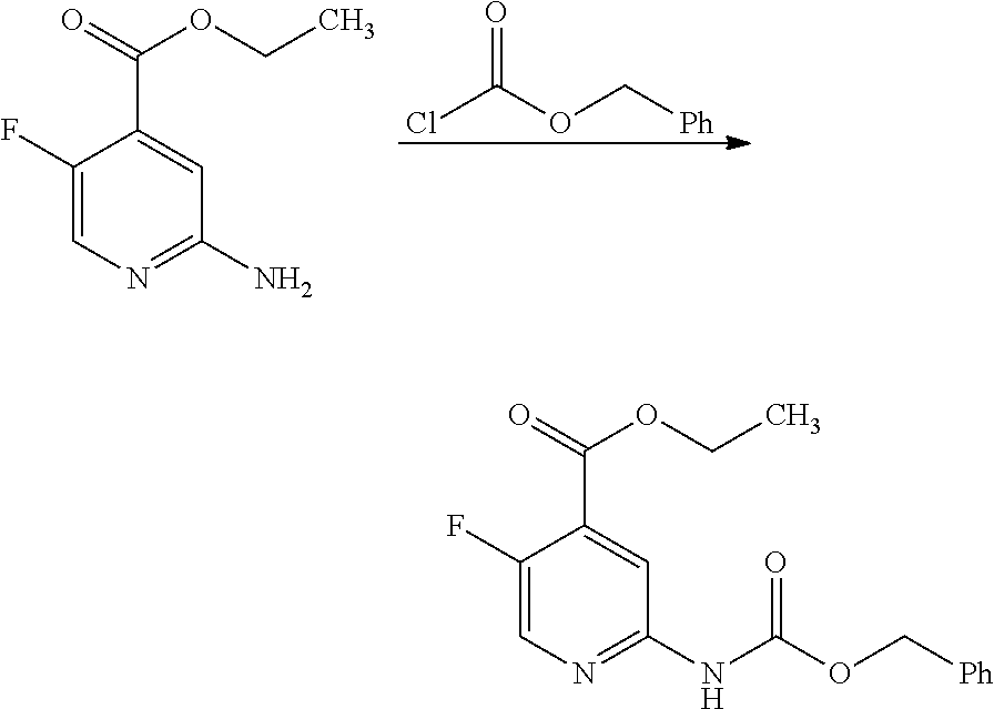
ClC(=O)OC[Ph].C1(F)=CN=C(N)C=C1C(OCC)=O.C1(F)=CN=C(NC(=O)OC[Ph])C=C1C(OCC)=O
